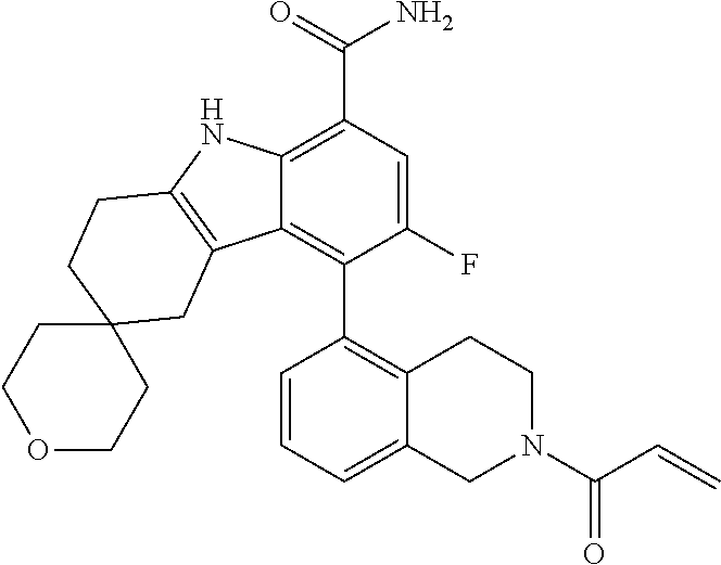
C12=C(C(=O)N)C=C(F)C(C3=C4C(=CC=C3)CN(C(C=C)=O)CC4)=C1C1=C(N2)CCC2(C1)CCOCC2
